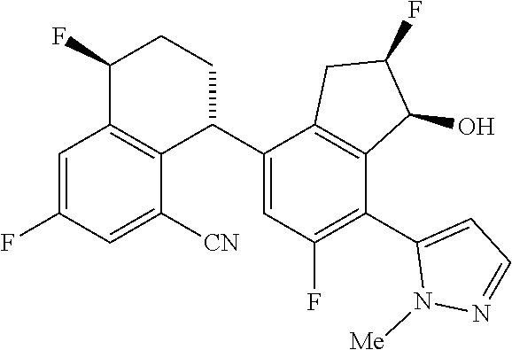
C1=C(F)C=C([CN])C2=C1C(F)CCC2C1=CC(F)=C(C2=CC=NN2[Me])C2=C1CC(F)C2O
